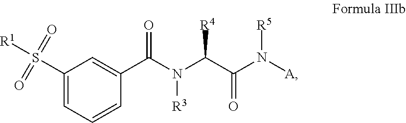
[R3]N(C(C1=CC(S([R1])(=O)=O)=CC=C1)=O)C(C(N([R5])[A])=O)[R4]
